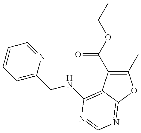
C1=C(CNC2=C3C(C(OCC)=O)=C(C)OC3=NC=N2)N=CC=C1
